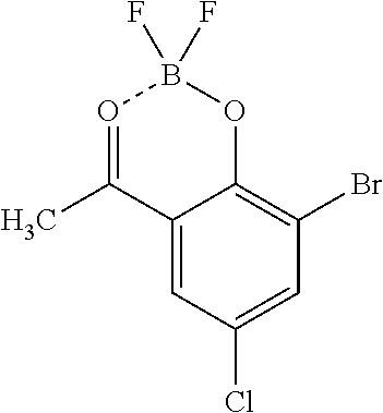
C12=CC(Cl)=CC(Br)=C1OB(F)(F)O=C2C
